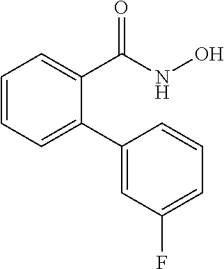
C1=CC=C(C2=CC(F)=CC=C2)C(C(=O)NO)=C1
